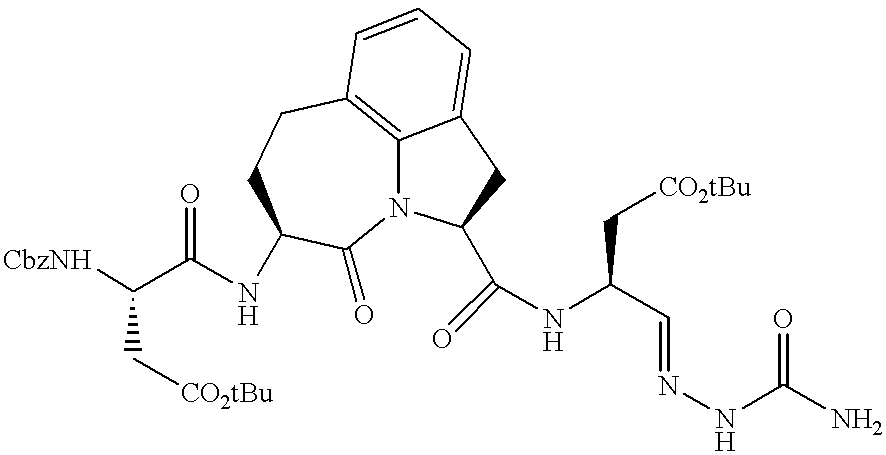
C(C(=O)NC1CCC2=C3N(C1=O)C(C(=O)NC(C=NNC(N)=O)C[CO2tBu])CC3=CC=C2)(C[CO2tBu])[CbzNH]
